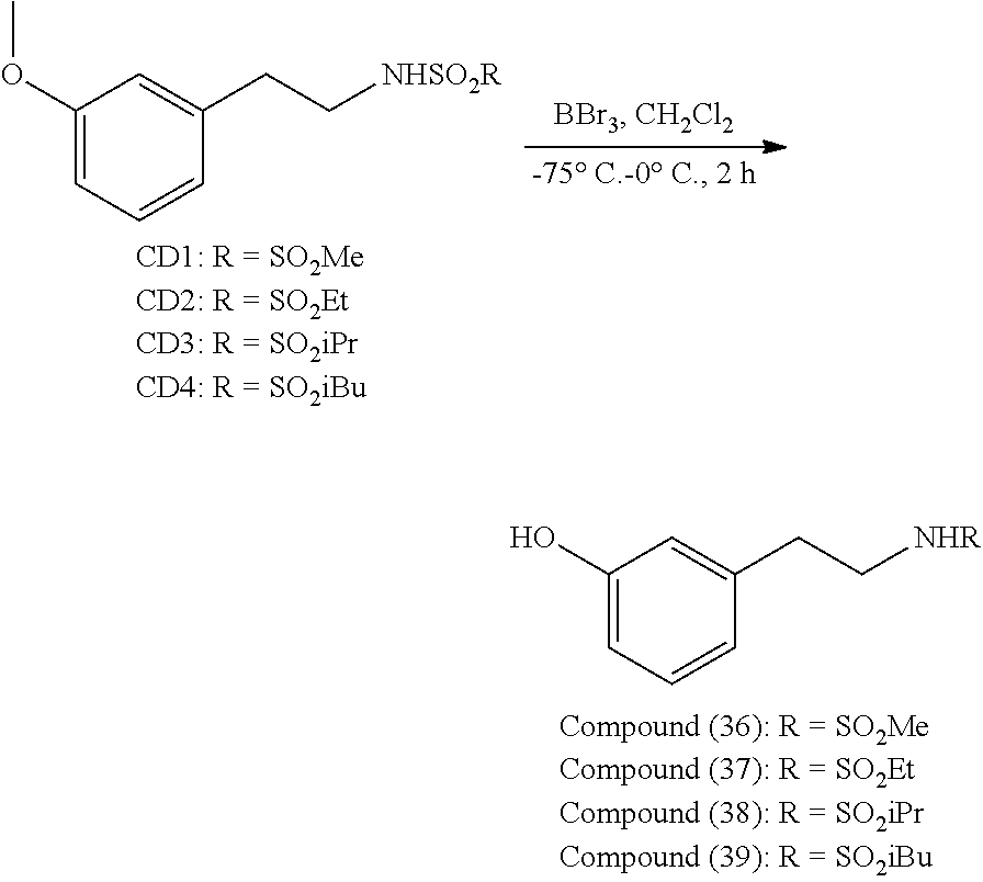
C1(OC)=CC=CC(CC[NHSO2R])=C1.[CD1: R = SO2MeCD2: R = SO2EtCD3: R = SO2iPrCD4: R = SO2iBu].C1(O)=CC=CC(CC[NHR])=C1
